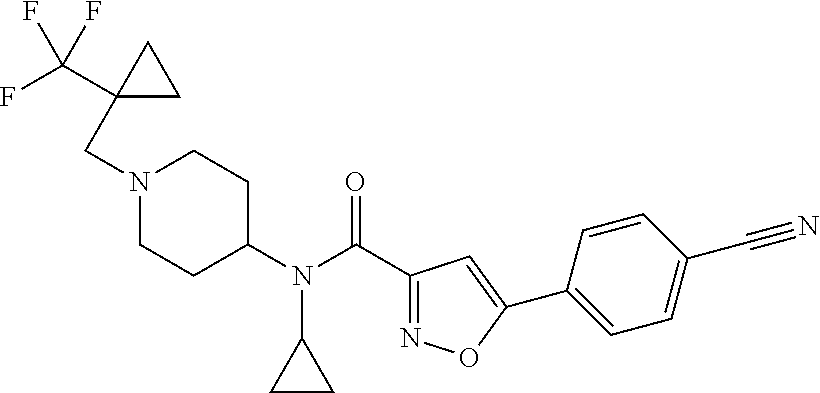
N1(CC2(C(F)(F)F)CC2)CCC(N(C(C2=NOC(C3=CC=C(C#N)C=C3)=C2)=O)C2CC2)CC1
